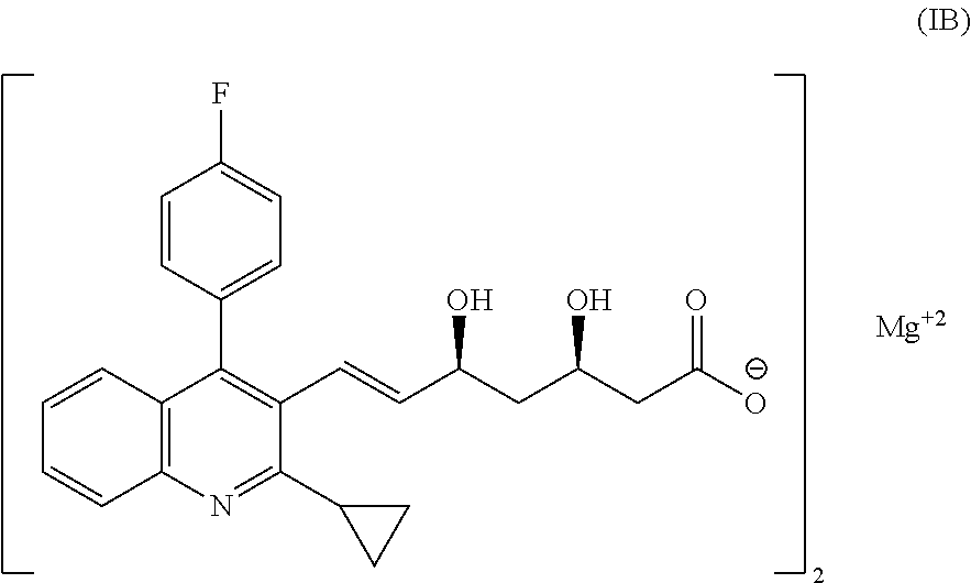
C12=C(N=C(C3CC3)C(C=CC(CC(CC([O-])=O)O)O)=C1C1=CC=C(F)C=C1)C=CC=C2.[Mg]
